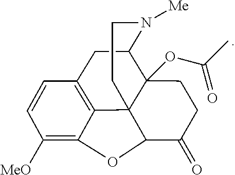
C1([MeO])=C2C3=C(C=C1)CC1N([Me])CCC34C1(OC(C)=O)CCC(=O)C4O2
